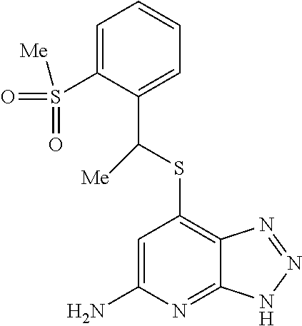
C1=C(S(=O)(=O)[Me])C(C(SC2=C3C(=NC(N)=C2)NN=N3)[Me])=CC=C1
